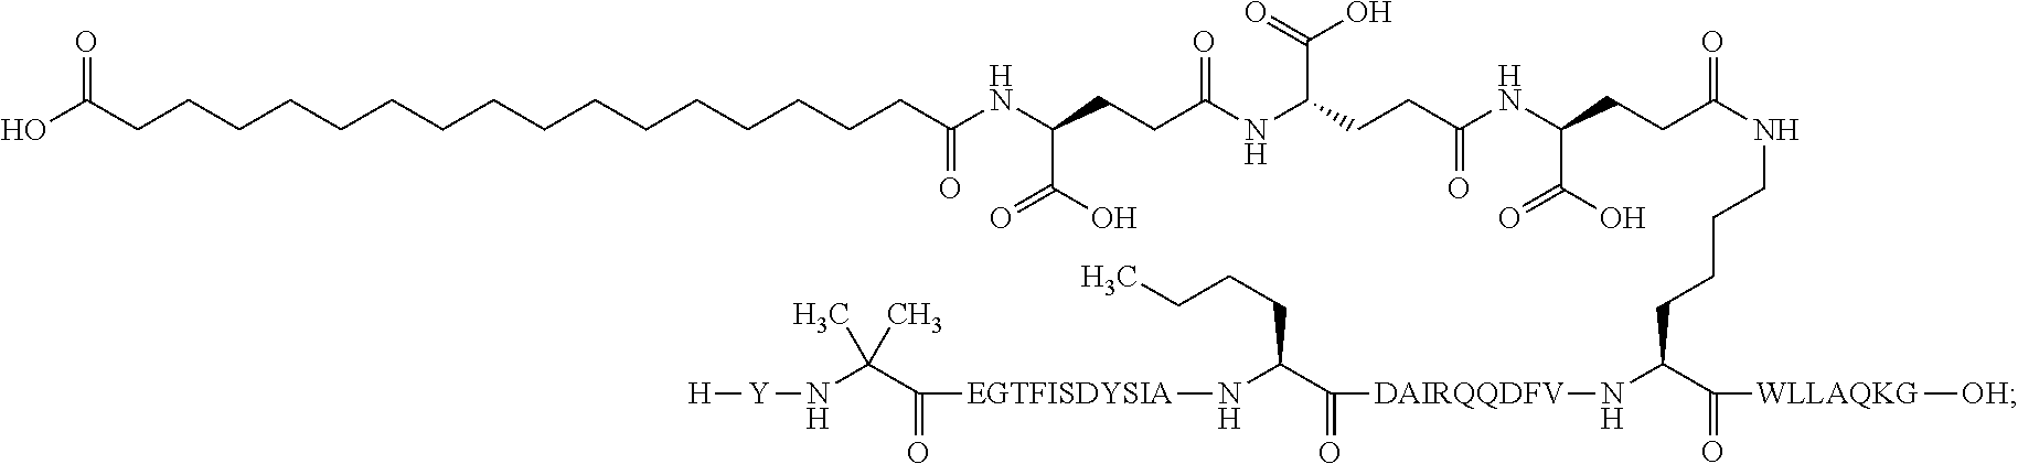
C(CCC(NC(CCC(NC(CCC(=O)NCCCCC(C(=O)[WLLAQKG][OH])N[DAIRQQDFV]C(C(CCCC)N[EGTFISDYSIA]C(C(N[Y][H])(C)C)=O)=O)C(=O)O)=O)C(O)=O)=O)(C(=O)O)NC(CCCCCCCCCCCCCCCCC(O)=O)=O
